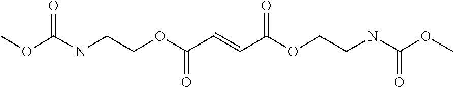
COC(NCCOC(C=CC(OCCNC(OC)=O)=O)=O)=O
